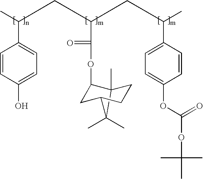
C1=CC(O)=CC=C1C(C)CC(C(=O)OC1C2(C)C(C)(C)C(CC2)C1)CC(C)C1=CC=C(OC(=O)OC(C)(C)C)C=C1
